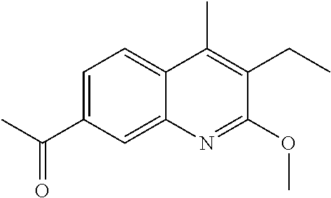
C1=C(C(C)=O)C=C2C(=C1)C(C)=C(CC)C(OC)=N2
